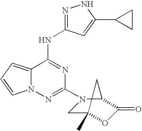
N1=C(NC2=NC(N3CC4(C)OC(=O)C3C4)=NN3C2=CC=C3)C=C(C2CC2)N1
